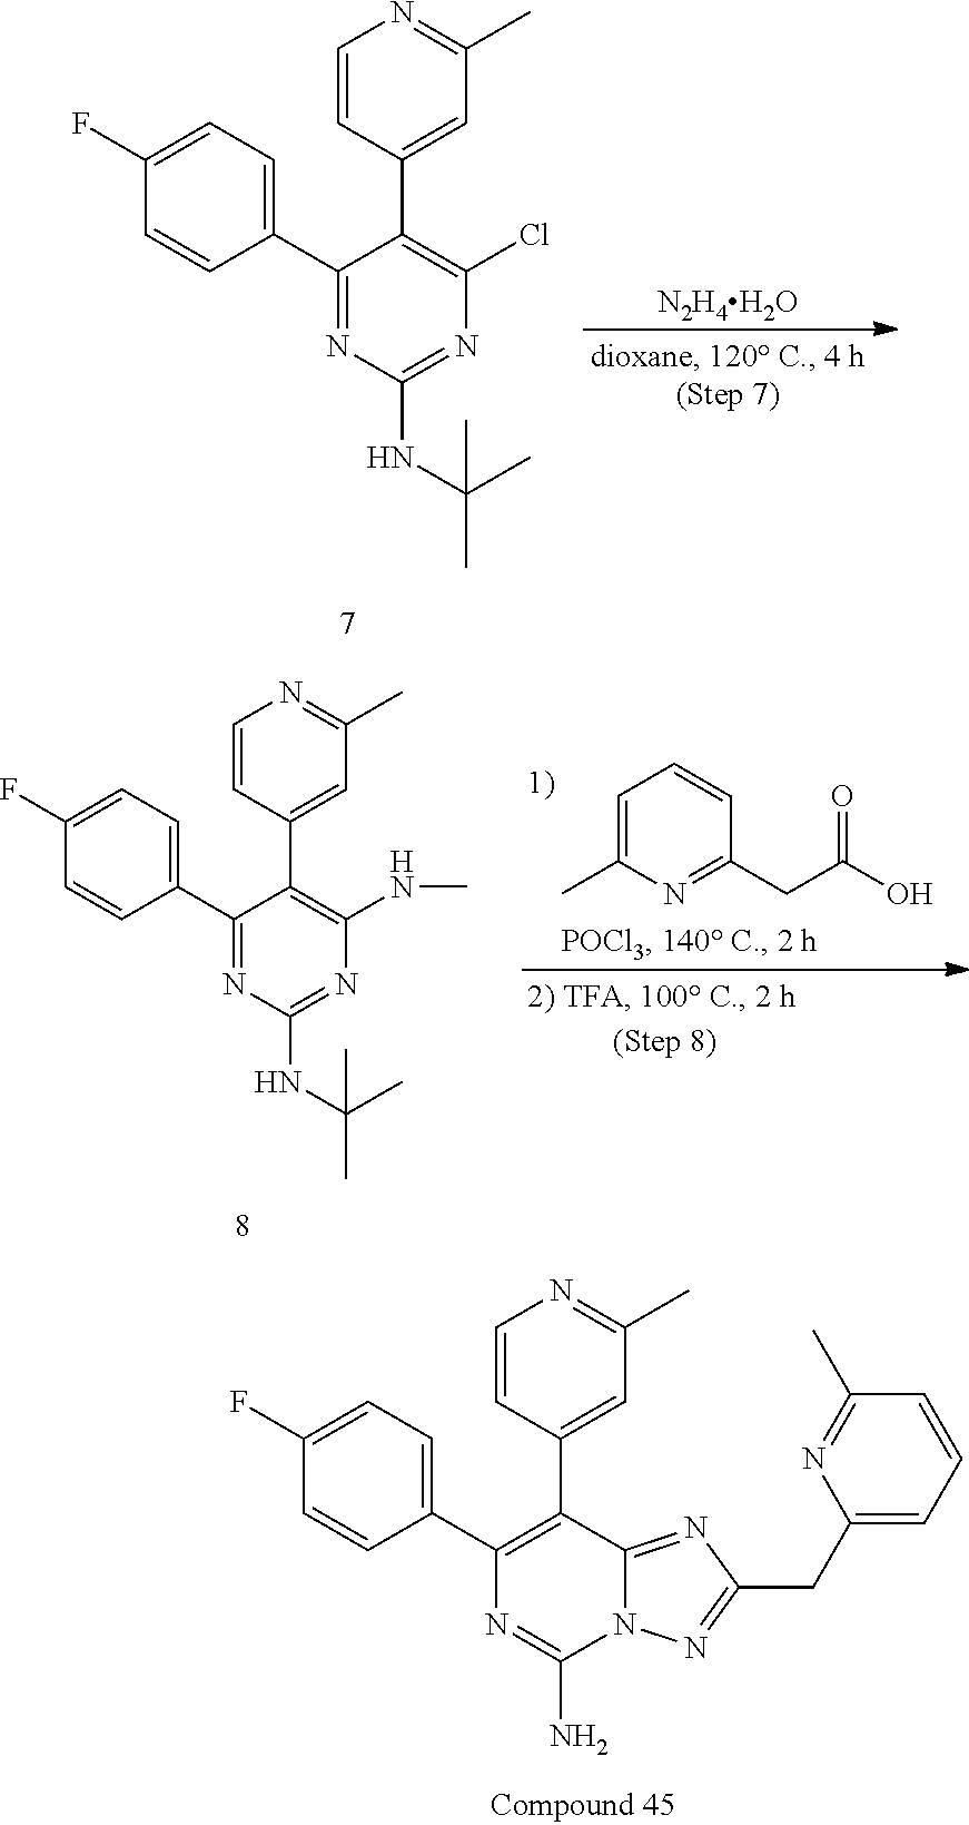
C1(NC(C)(C)C)=NC(Cl)=C(C2=CC(C)=NC=C2)C(C2=CC=C(F)C=C2)=N1.[N2H4H2O].C1(NC(C)(C)C)=NC(NC)=C(C2=CC(C)=NC=C2)C(C2=CC=C(F)C=C2)=N1.C1=C(C)N=C(CC(O)=O)C=C1.C1(N)=NC(C2=CC=C(F)C=C2)=C(C2=CC(C)=NC=C2)C2=NC(CC3=CC=CC(C)=N3)=NN12
